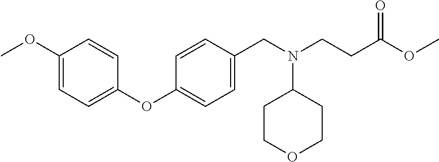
C1(OC)=CC=C(OC2=CC=C(CN(CCC(OC)=O)C3CCOCC3)C=C2)C=C1
